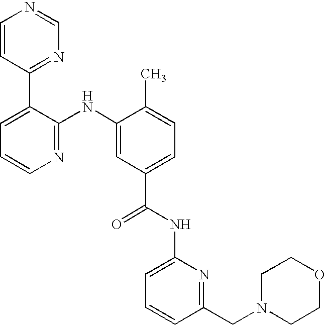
C1=CC(C2=CC=CN=C2NC2=CC(C(NC3=CC=CC(CN4CCOCC4)=N3)=O)=CC=C2C)=NC=N1
